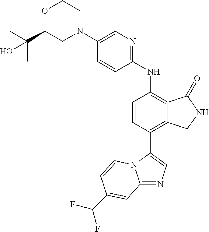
C1(N2CCOC(C(C)(C)O)C2)=CN=C(NC2=C3C(=C(C4=CN=C5N4C=CC(C(F)F)=C5)C=C2)CNC3=O)C=C1
